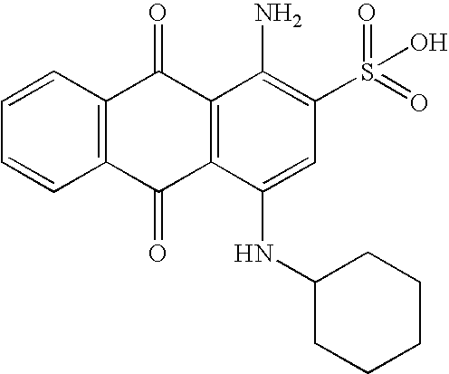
C1=CC2=C(C=C1)C(=O)C1=C(C2=O)C(N)=C(S(=O)(=O)O)C=C1NC1CCCCC1
